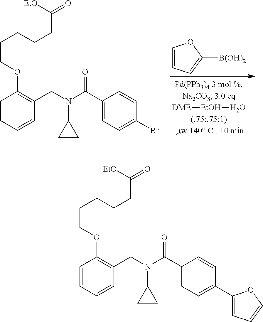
[DME][EtOH]O.C1=CC=C([B(OH)2])O1.N(CC1=C(OCCCCCC([EtO])=O)C=CC=C1)(C(C1=CC=C(Br)C=C1)=O)C1CC1.N(CC1=C(OCCCCCC([EtO])=O)C=CC=C1)(C(C1=CC=C(C2=CC=CO2)C=C1)=O)C1CC1
